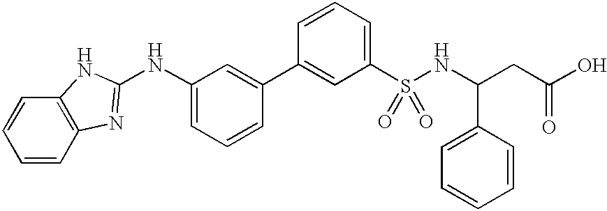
C1(C2=CC(NC3=NC4=C(C=CC=C4)N3)=CC=C2)=CC(S(NC(CC(O)=O)C2=CC=CC=C2)(=O)=O)=CC=C1
